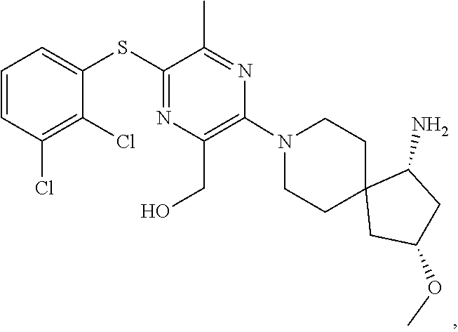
C1CN(C2=C(CO)N=C(SC3=CC=CC(Cl)=C3Cl)C(C)=N2)CCC12CC(OC)CC2N
